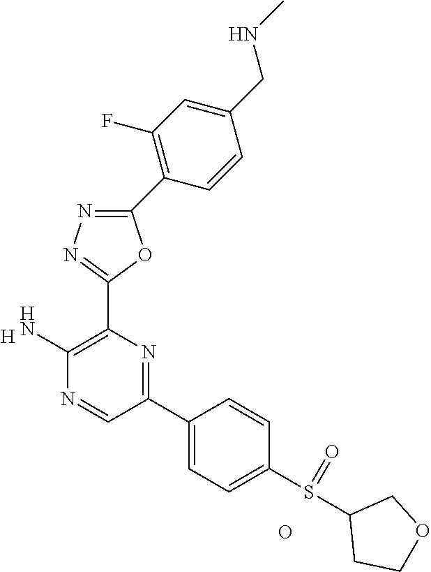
[H].C1(N)=C(C2=NN=C(C3=C(F)C=C(CNC)C=C3)O2)N=C(C2=CC=C(S(C3CCOC3)=O)C=C2)C=N1.O
